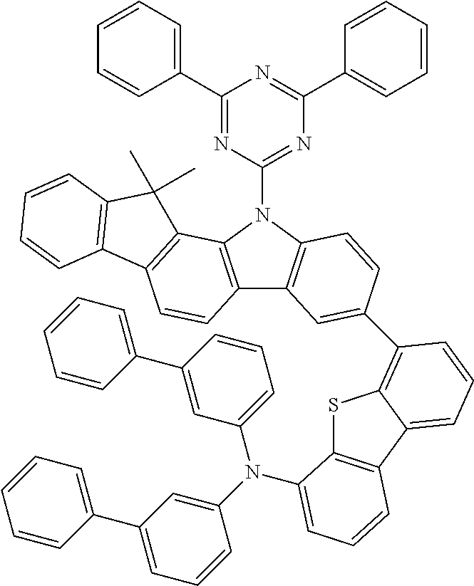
C1(C2=CC=CC=C2)=NC(N2C3=C(C4=C2C2=C(C=C4)C4=C(C2(C)C)C=CC=C4)C=C(C2=C4SC5=C(C4=CC=C2)C=CC=C5N(C2=CC(C4=CC=CC=C4)=CC=C2)C2=CC=CC(C4=CC=CC=C4)=C2)C=C3)=NC(C2=CC=CC=C2)=N1
